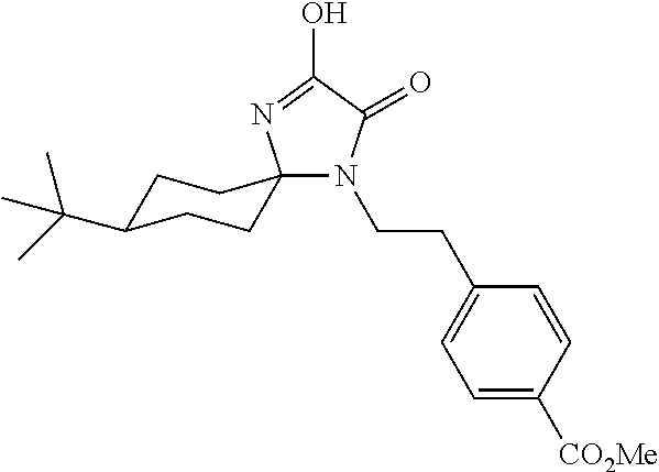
OC1=NC2(N(CCC3=CC=C([CO2Me])C=C3)C1=O)CCC(C(C)(C)C)CC2
